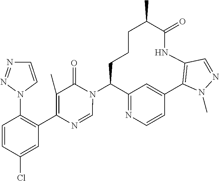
C12=NC=CC(=C1)C1=C(NC(=O)C(C)CCCC2N2C(=O)C(C)=C(C3=C(N4C=CN=N4)C=CC(Cl)=C3)N=C2)C=NN1C
